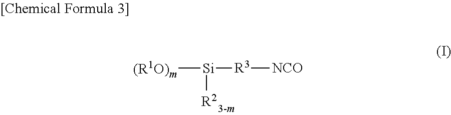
[(R1O)m][Si]([R3][NCO])[R2]
